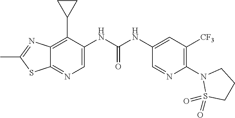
C12=C(C3CC3)C(NC(NC3=CC([CF3])=C(N4S(=O)(=O)CCC4)N=C3)=O)=CN=C1SC(C)=N2
